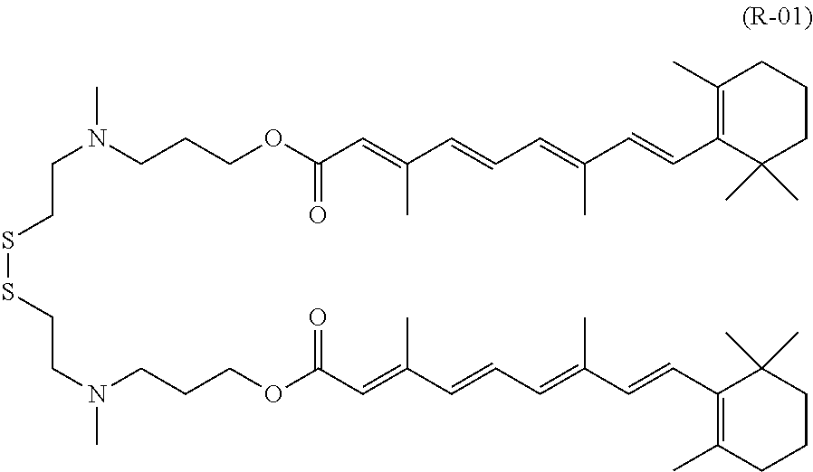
N(CCCOC(C=C(C=CC=C(C=CC1=C(C)CCCC1(C)C)C)C)=O)(CCSSCCN(C)CCCOC(C=C(C=CC=C(C=CC1=C(C)CCCC1(C)C)C)C)=O)C
